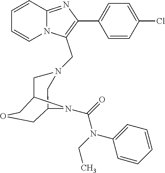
C1=CC=CN2C1=NC(C1=CC=C(Cl)C=C1)=C2CN1CC2COCC(C1)N2C(=O)N(C1=CC=CC=C1)CC
